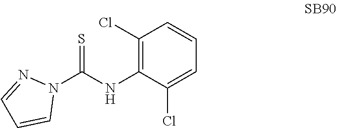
N1=CC=CN1C(NC1=C(Cl)C=CC=C1Cl)=S
